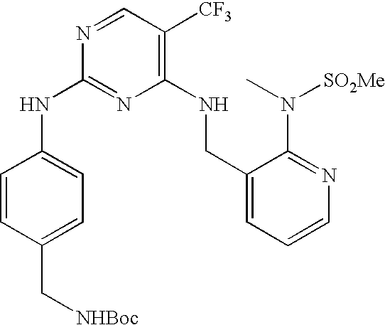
N1=CC([CF3])=C(NCC2=CC=CN=C2N(C)[SO2Me])N=C1NC1=CC=C(C[NHBoc])C=C1
